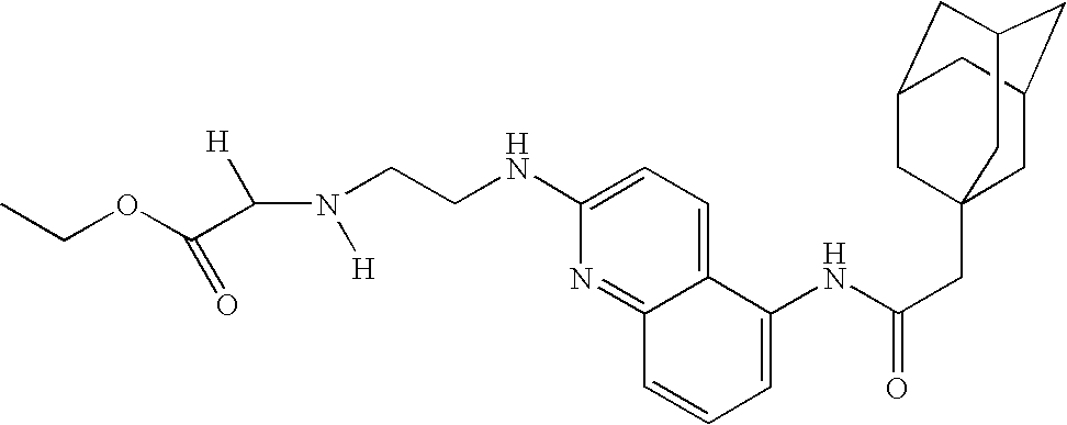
C(N([H])CCNC1=CC=C2C(=N1)C=CC=C2NC(CC12CC3CC(CC(C1)C3)C2)=O)([H])C(OCC)=O
